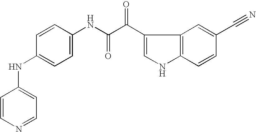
C1=CN=CC=C1NC1=CC=C(NC(=O)C(=O)C2=CNC3=C2C=C(C#N)C=C3)C=C1
